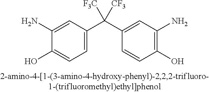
C1(N)=CC(C(C2=CC(N)=C(O)C=C2)([F3C])[CF3])=CC=C1O
